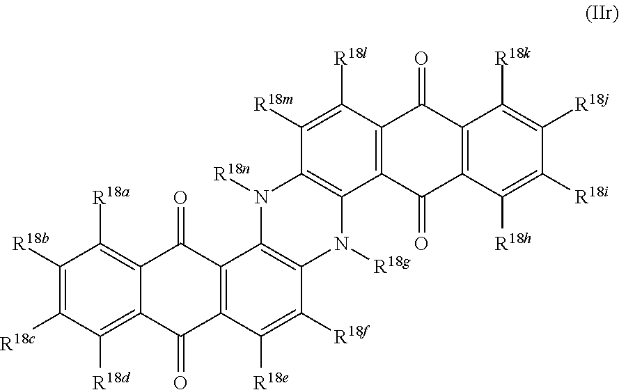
C1([R18b])=C([R18c])C([R18d])=C2C(=C1[R18a])C(=O)C1=C(C2=O)C([R18e])=C([R18f])C2=C1N([R18n])C1=C(N2[R18g])C2=C(C([R18l])=C1[R18m])C(=O)C1=C(C2=O)C([R18h])=C([R18i])C([R18j])=C1[R18k]
